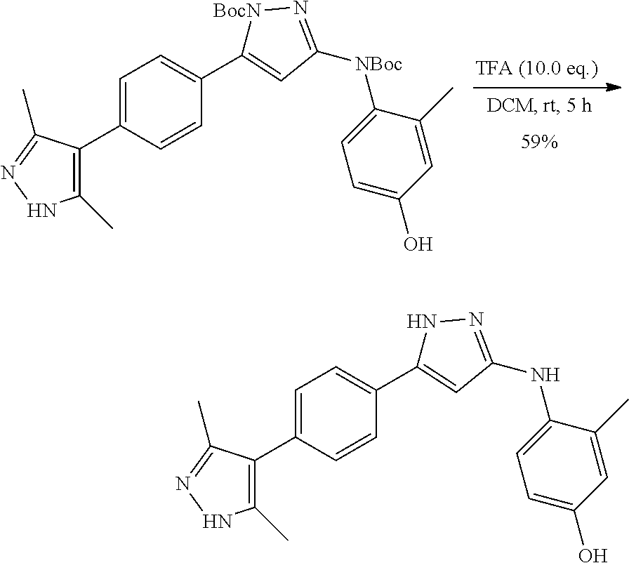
C1(C)=C(C2=CC=C(C3=CC([NBoc]C4=CC=C(O)C=C4C)=N[BocN]3)C=C2)C(C)=NN1.C1(C)=C(C2=CC=C(C3=CC(NC4=CC=C(O)C=C4C)=NN3)C=C2)C(C)=NN1
